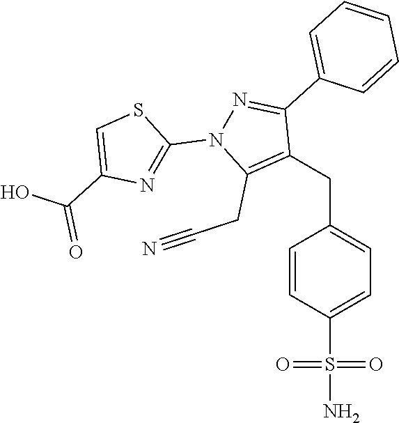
C(C1=C(CC#N)N(C2=NC(C(=O)O)=CS2)N=C1C1=CC=CC=C1)C1=CC=C(S(N)(=O)=O)C=C1
